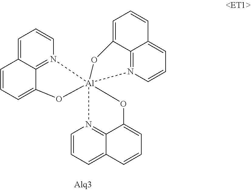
C1=C2C3=N(C=C1)[Al]14(OC3=CC=C2)(OC2=CC=CC3=CC=CN1=C23)N1=C2C(=CC=C1)C=CC=C2O4
